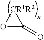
O1C(=O)[CR1R2]1
